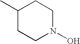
C1(C)CCN(O)CC1
